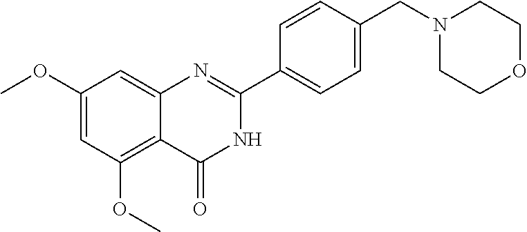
C1(OC)=CC(OC)=C2C(=C1)N=C(C1=CC=C(CN3CCOCC3)C=C1)NC2=O
